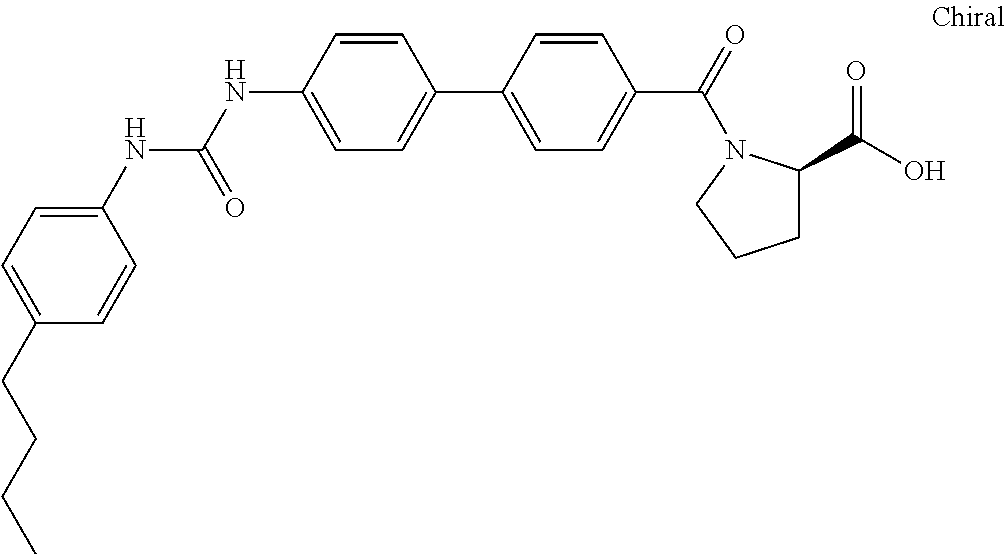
N(C1=CC=C(C2=CC=C(C(=O)N3C(C(O)=O)CCC3)C=C2)C=C1)C(=O)NC1=CC=C(CCCC)C=C1
